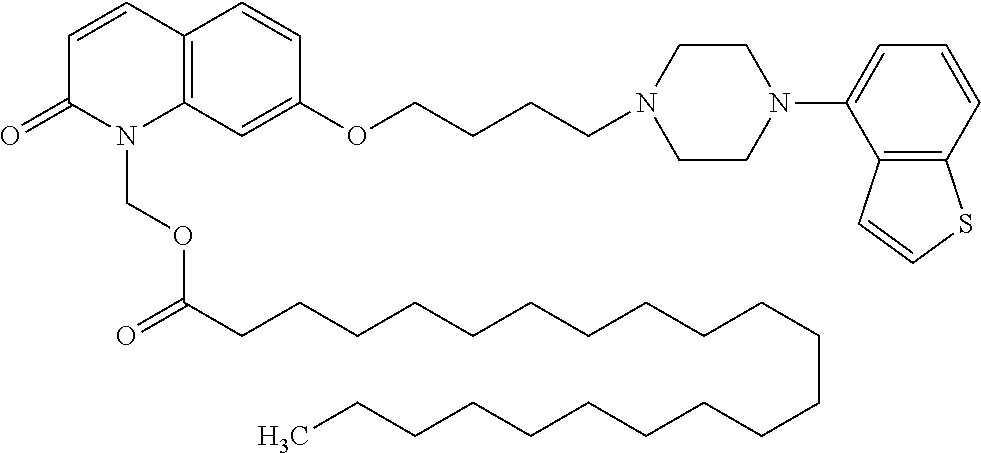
C12=C(C=C(OCCCCN3CCN(C4=CC=CC5=C4C=CS5)CC3)C=C1)N(COC(CCCCCCCCCCCCCCCCCCCCC)=O)C(=O)C=C2
